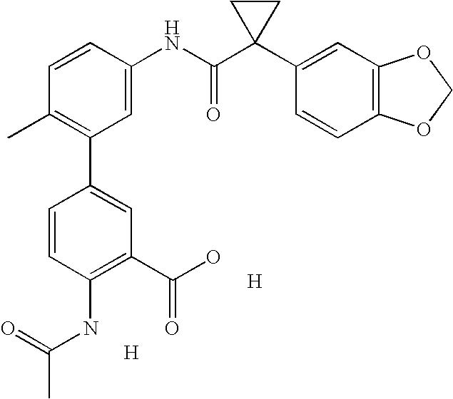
C1=CC(NC(C2(C3=CC4=C(C=C3)OCO4)CC2)=O)=CC(C2=CC(C(O)=O)=C(NC(=O)C)C=C2)=C1C.[H].[H]
